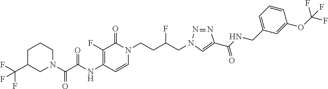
N(C1=C(F)C(=O)N(CCC(CN2N=NC(C(NCC3=CC=CC(OC(F)(F)F)=C3)=O)=C2)F)C=C1)C(C(N1CC(C(F)(F)F)CCC1)=O)=O
